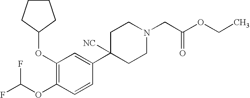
C1(OC2CCCC2)=C(OC(F)F)C=CC(C2([NC])CCN(CC(OCC)=O)CC2)=C1
